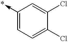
C1(->*)=CC=C(Cl)C(Cl)=C1
